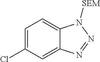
C12=CC(Cl)=CC=C1N([SEM])N=N2
